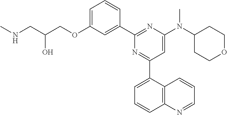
C1=C(OCC(CNC)O)C=C(C2=NC(N(C3CCOCC3)C)=CC(C3=CC=CC4=C3C=CC=N4)=N2)C=C1
